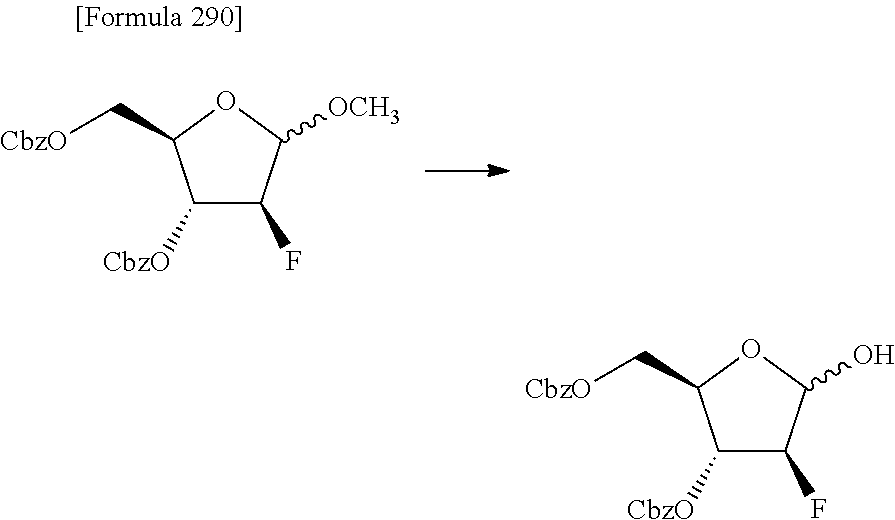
C1([CbzO])C(F)C([OCH3])OC1C[CbzO].C1([CbzO])C(F)C(O)OC1C[CbzO]
